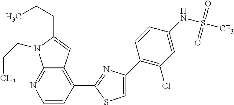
C1=CC(C2=NC(C3=C(Cl)C=C(NS([CF3])(=O)=O)C=C3)=CS2)=C2C(=N1)N(CCC)C(CCC)=C2
